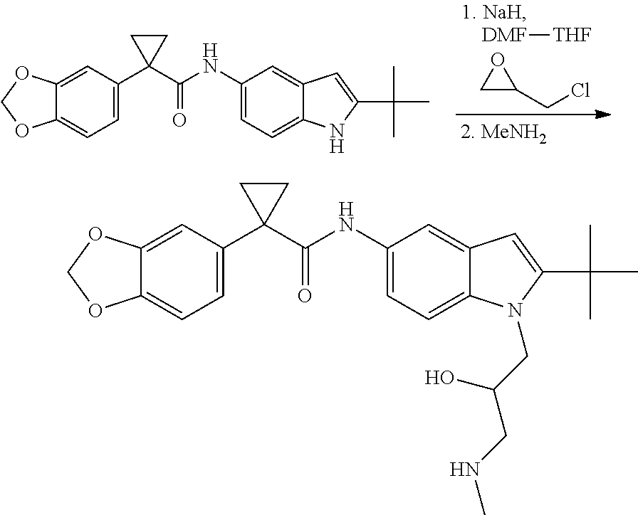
[DMF][THF].C1C(CCl)O1.C12=CC(C3(C(NC4=CC=C5C(=C4)C=C(C(C)(C)C)N5)=O)CC3)=CC=C1OCO2.C12=CC(C3(C(NC4=CC=C5C(=C4)C=C(C(C)(C)C)N5CC(CNC)O)=O)CC3)=CC=C1OCO2
